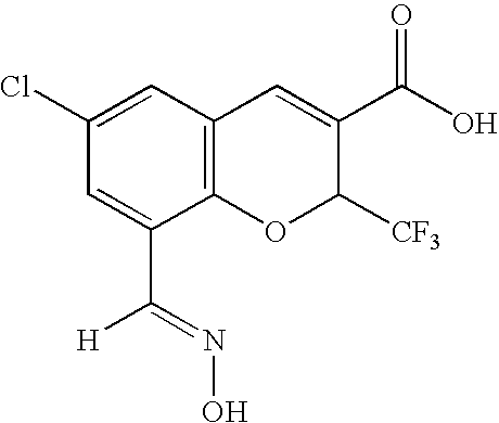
C12=C(C=C(Cl)C=C1C(=NO)[H])C=C(C(O)=O)C([CF3])O2
